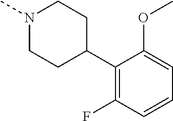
C1(C2CCN(C)CC2)=C(F)C=CC=C1OC
